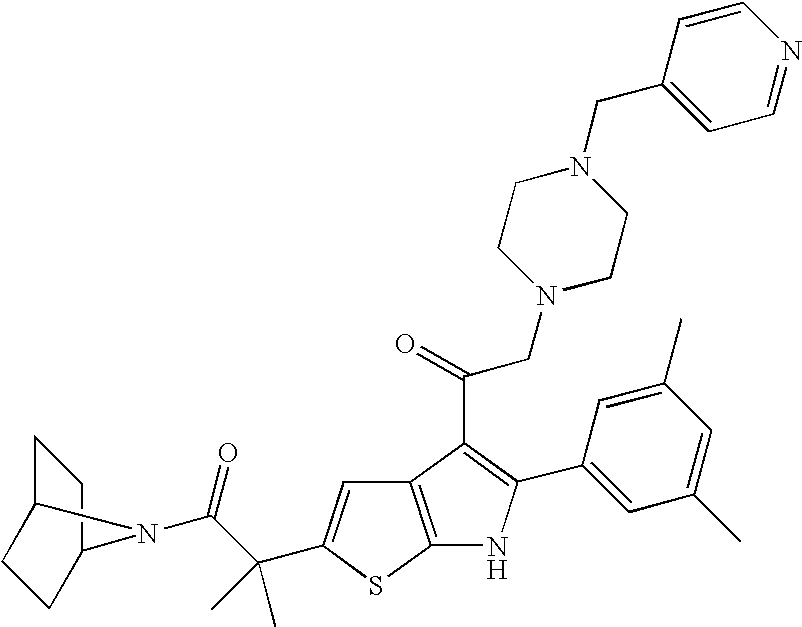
C12=C(SC(C(C(=O)N3C4CCC3CC4)(C)C)=C1)NC(C1=CC(C)=CC(C)=C1)=C2C(=O)CN1CCN(CC2=CC=NC=C2)CC1
